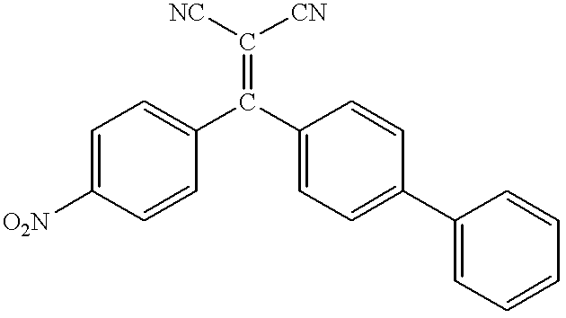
C1=C([O2N])C=CC(C(C2=CC=C(C3=CC=CC=C3)C=C2)=C([NC])[CN])=C1
